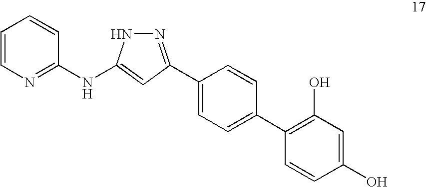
C1(C2=NNC(NC3=NC=CC=C3)=C2)=CC=C(C2=C(O)C=C(O)C=C2)C=C1
